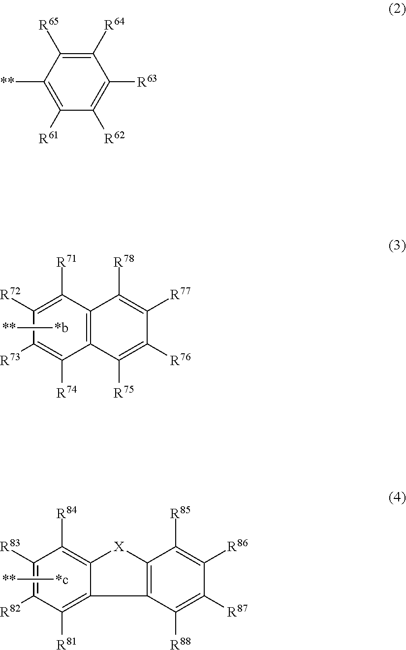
C1([R76])=C([R75])C2=C(C([R71])=C([R72])C([R73])=C2[R74])C([R78])=C1[R77].[*b][**].C1([R85])=C([R86])C([R87])=C([R88])C2=C1[X]C1=C([R84])C([R83])=C([R82])C([R81])=C21.[*c][**].C1([R63])=C([R62])C([R61])=C([**])C([R65])=C1[R64]
